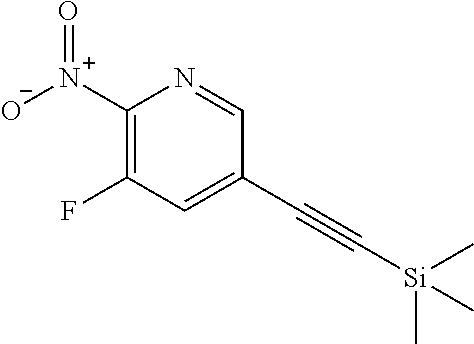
C1([N+](=O)[O-])=C(F)C=C(C#C[Si](C)(C)C)C=N1
